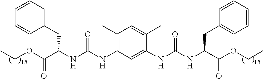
C1(NC(NC(C(OCC)=O)CC2=CC=CC=C2)=O)=C(C)C=C(C)C(NC(NC(C(OCC)=O)CC2=CC=CC=C2)=O)=C1
